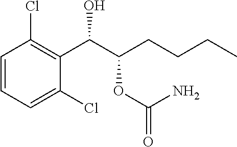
C1=CC(Cl)=C(C(C(CCCC)OC(=O)N)O)C(Cl)=C1
